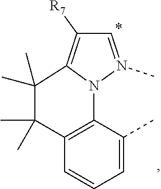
C1(C)=CC=CC2=C1N1C(=C([R7])C=N1C)C(C)(C)C2(C)C
